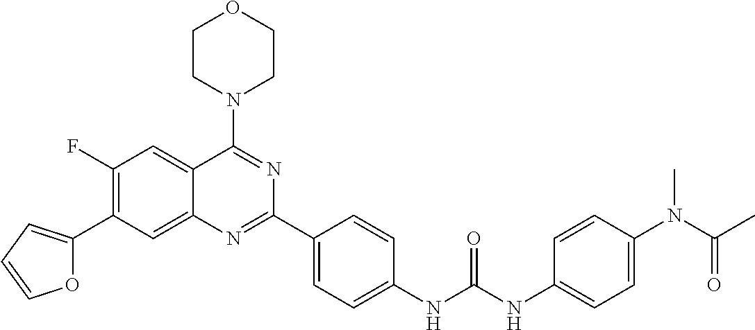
C1(F)=C(C2=CC=CO2)C=C2C(=C1)C(N1CCOCC1)=NC(C1=CC=C(NC(NC3=CC=C(N(C(C)=O)C)C=C3)=O)C=C1)=N2
